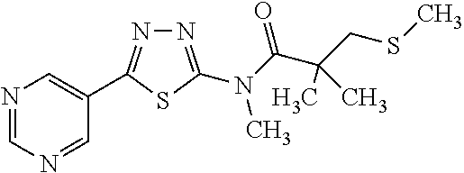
N1=C(N(C(=O)C(CSC)(C)C)C)SC(C2=CN=CN=C2)=N1
